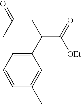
O=C(CC(C(=O)[OEt])C1=CC=CC(C)=C1)C
